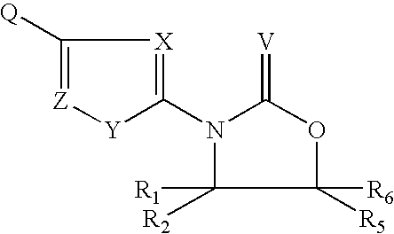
C1([Q])=[Z][Y]C(N2C(=[V])OC([R5])([R6])C2([R1])[R2])=[X]1
